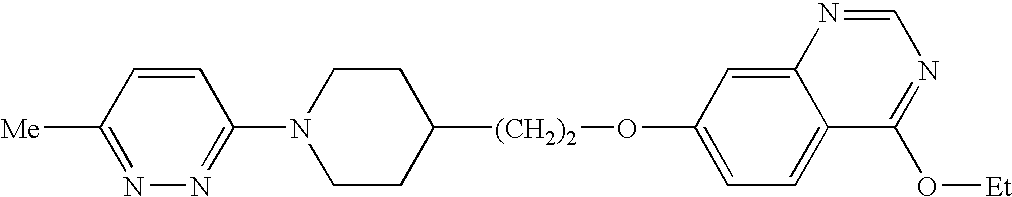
C1([Me])=NN=C(N2CCC([(CH2)2]OC3=CC=C4C(=C3)N=CN=C4O[Et])CC2)C=C1
